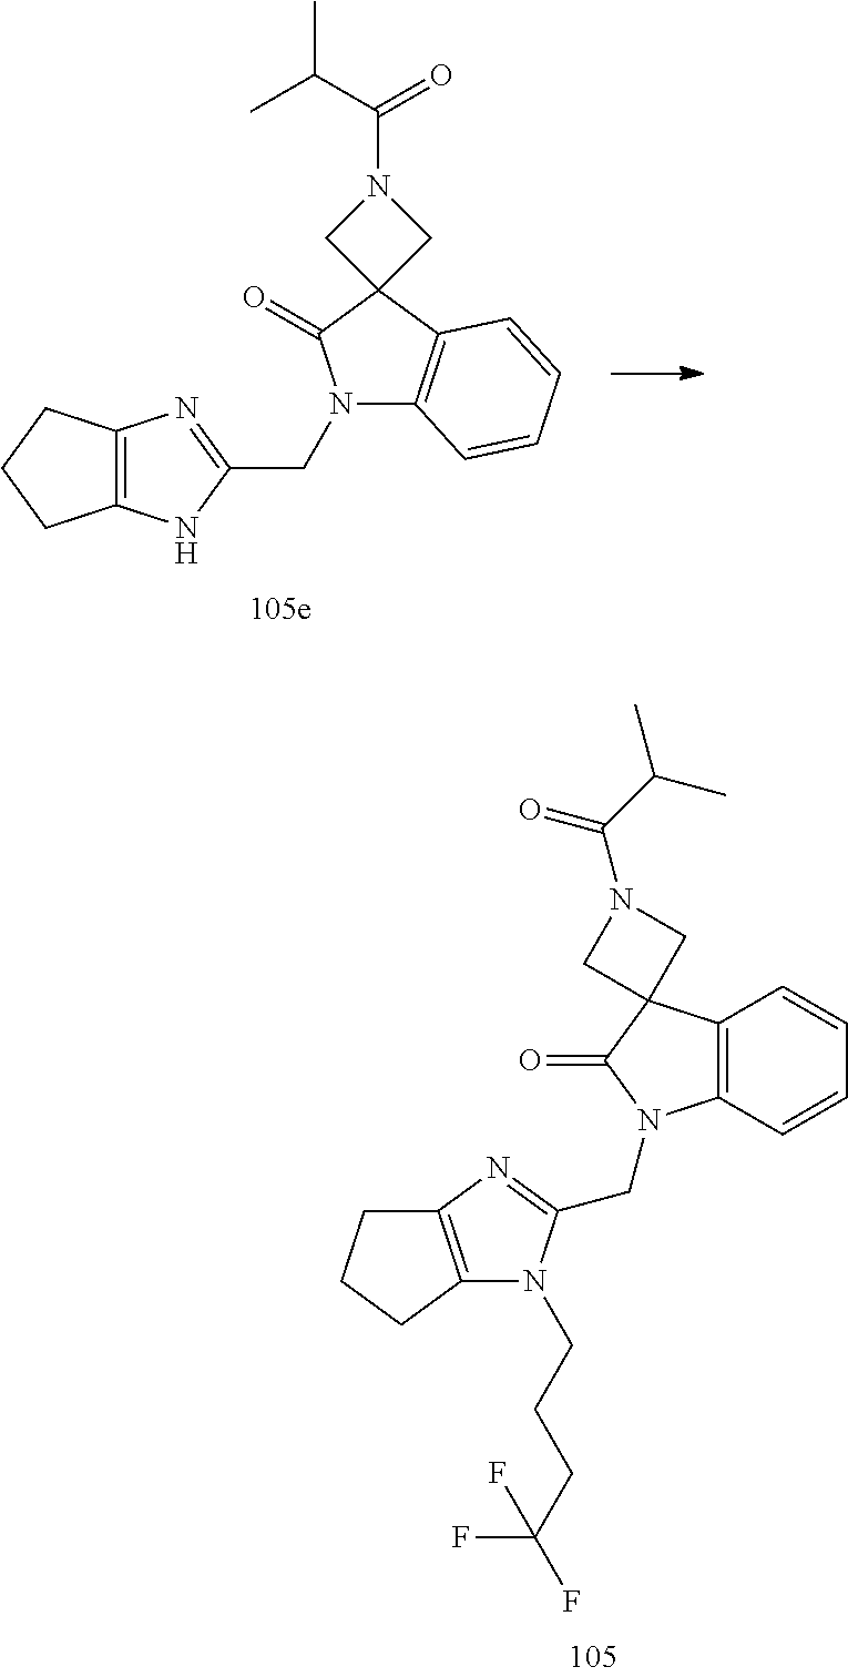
C12=C(NC(CN3C4=C(C5(C3=O)CN(C(C(C)C)=O)C5)C=CC=C4)=N1)CCC2.C12=C(CCC1)N(CCCC(F)(F)F)C(CN1C3=C(C=CC=C3)C3(C1=O)CN(C(C(C)C)=O)C3)=N2
